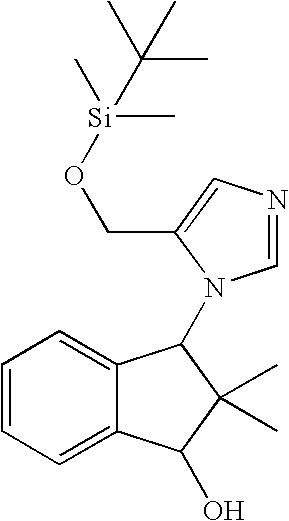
C1=CC=C2C(=C1)C(N1C=NC=C1CO[Si](C)(C)C(C)(C)C)C(C)(C)C2O
